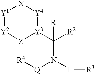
[Y1]1[Y2][Z][Y3](C([R])([R2])N([L][R3])[Q][R4])[Y4][X]1
